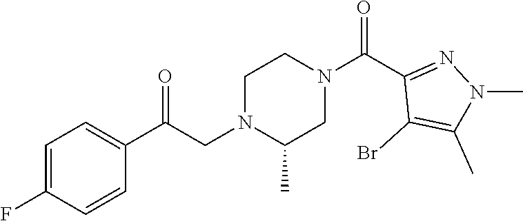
C1=C(F)C=CC(C(CN2C(C)CN(C(C3=NN(C)C(C)=C3Br)=O)CC2)=O)=C1
